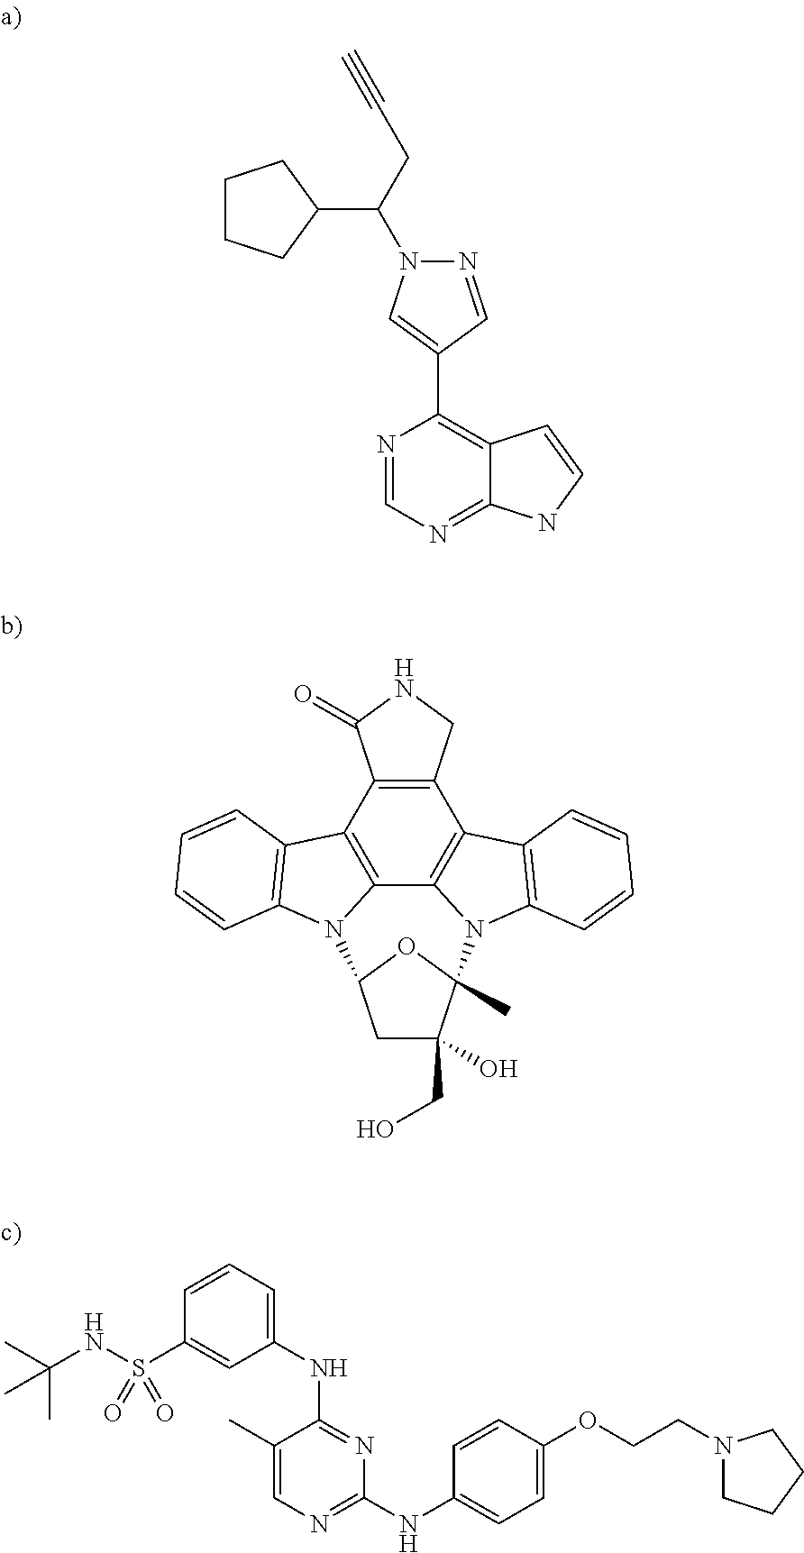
C1CCC(C(CC#C)N2N=CC(C3=C4C(=NC=N3)NC=C4)=C2)C1.C12=C(C3=C4C5=C1C1=C(C=CC=C1)N5C1(C)C(O)(CO)CC(O1)N4C1=C3C=CC=C1)C(=O)NC2.C1=CC=C(NC2=NC(NC3=CC=C(OCCN4CCCC4)C=C3)=NC=C2C)C=C1S(NC(C)(C)C)(=O)=O
